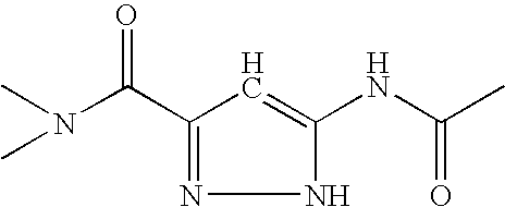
CN(C(C1=NNC(NC(C)=O)=C1)=O)C
